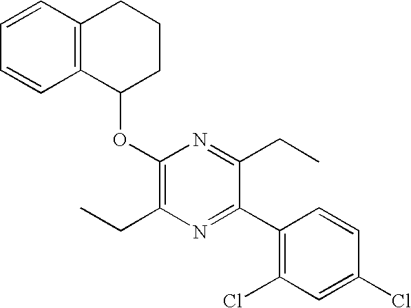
C12=C(C(OC3=C(CC)N=C(C4=C(Cl)C=C(Cl)C=C4)C(CC)=N3)CCC1)C=CC=C2
